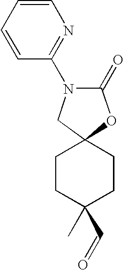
C1=CC=CC(N2C(=O)OC3(C2)CCC(C=O)(C)CC3)=N1
